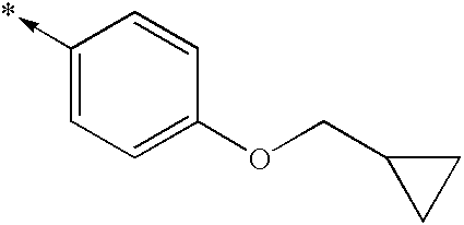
C1(->*)=CC=C(OCC2CC2)C=C1
